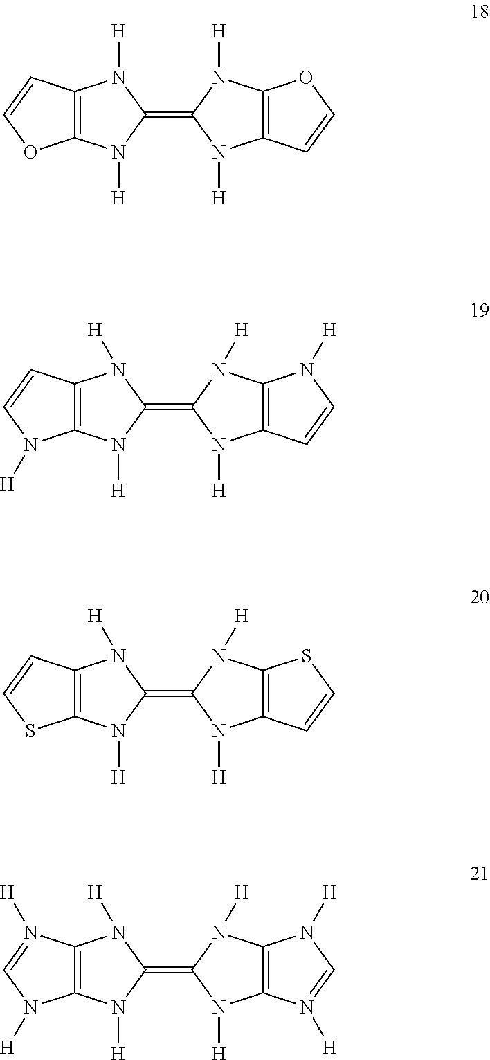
C12=C(N([H])C(=C3N([H])C4=C(N3[H])OC=C4)N1[H])OC=C2.C12=C(N([H])C(=C3N([H])C4=C(N3[H])N([H])C=C4)N1[H])N([H])C=C2.C12=C(N([H])C(=C3N([H])C4=C(N3[H])SC=C4)N1[H])SC=C2.C12=C(N([H])C(=C3N([H])C4=C(N3[H])N([H])C=N4[H])N1[H])N([H])C=N2[H]
